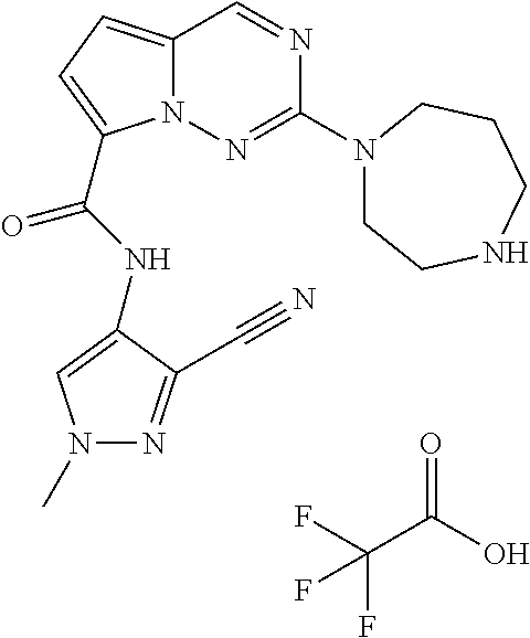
O=C(O)C(F)(F)F.N1=CC2=CC=C(C(NC3=CN(C)N=C3C#N)=O)N2N=C1N1CCNCCC1
